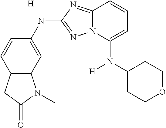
C1=CC2=C(C=C1NC1=NN3C(=N1)C=CC=C3N(C1CCOCC1)[H])N(C)C(=O)C2.[H]
